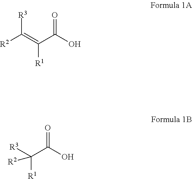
[R2]C(=C(C(O)=O)[R1])[R3].C(C(O)=O)([R1])([R3])[R2]
